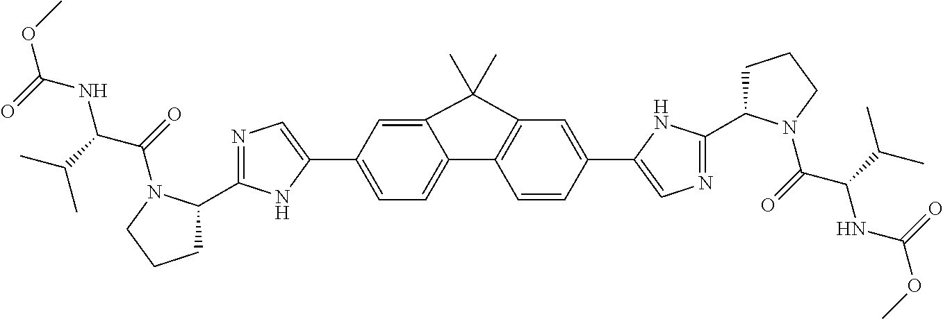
O=C(NC(C(=O)N1C(C2=NC=C(C3=CC=C4C(=C3)C(C)(C)C3=C4C=CC(C4=CN=C(C5CCCN5C(=O)C(C(C)C)NC(OC)=O)N4)=C3)N2)CCC1)C(C)C)OC
